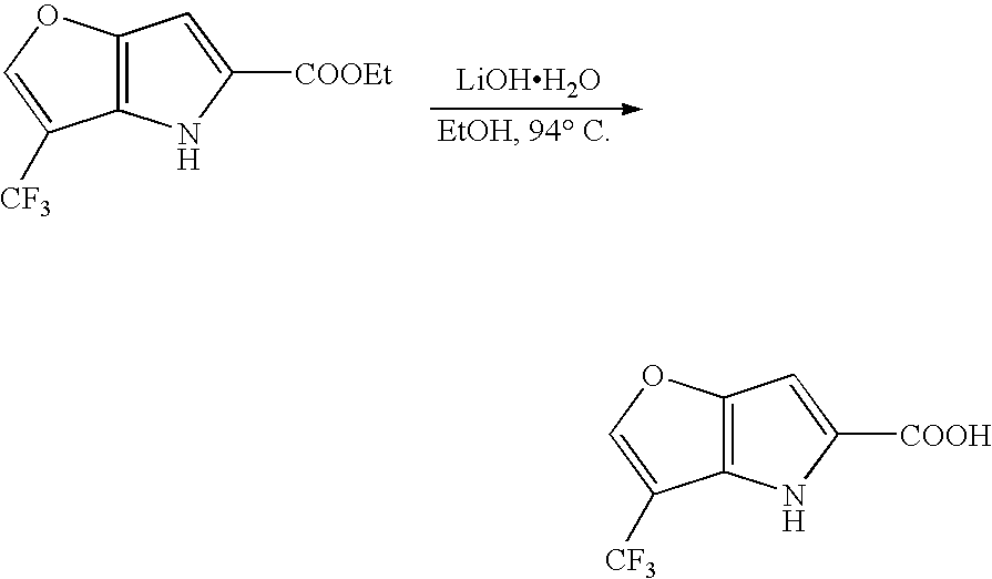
C12=C(OC=C1[CF3])C=C([COOEt])N2.[LiOHH2O].C12=C(OC=C1[CF3])C=C([COOH])N2
